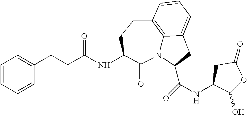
N12C3=C(CCC(NC(CCC4=CC=CC=C4)=O)C1=O)C=CC=C3CC2C(NC1C(O)OC(=O)C1)=O
